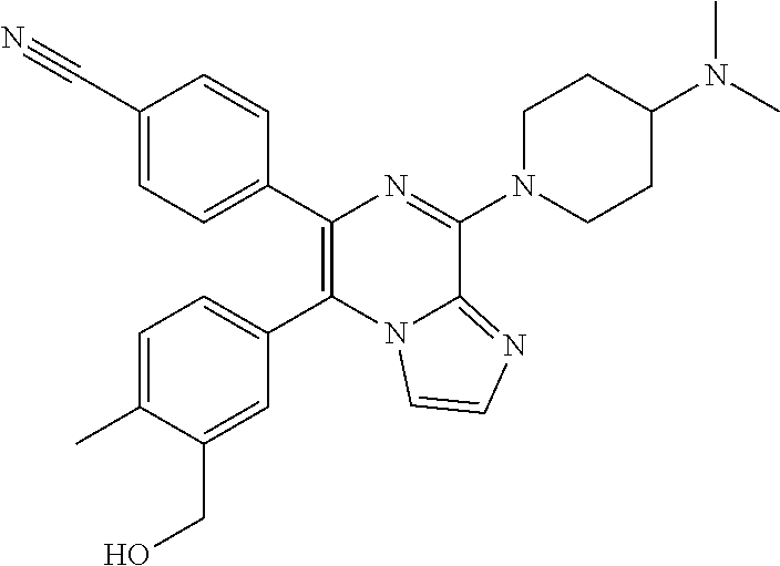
C1(C2=CC=C(C#N)C=C2)=C(C2=CC=C(C)C(CO)=C2)N2C(=NC=C2)C(N2CCC(N(C)C)CC2)=N1
